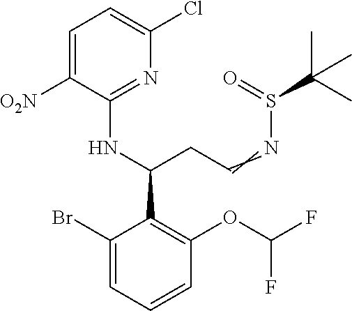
C1(Br)=CC=CC(OC(F)F)=C1C(CC=NS(C(C)(C)C)=O)NC1=NC(Cl)=CC=C1[O2N]
